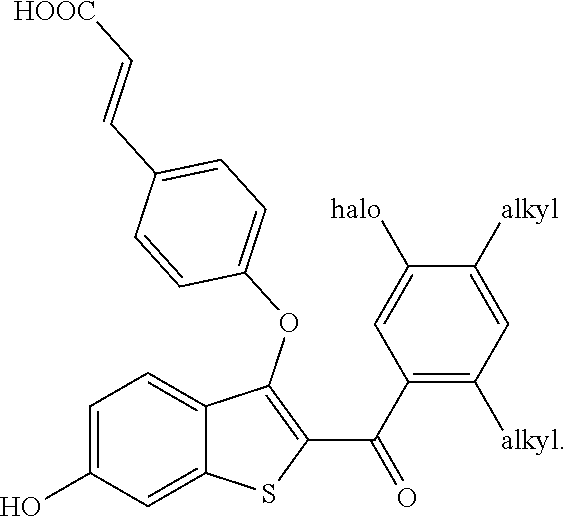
C1=C([halo])C([alkyl])=CC([alkyl])=C1C(=O)C1=C(OC2=CC=C(C=C[HOOC])C=C2)C2=CC=C(O)C=C2S1
